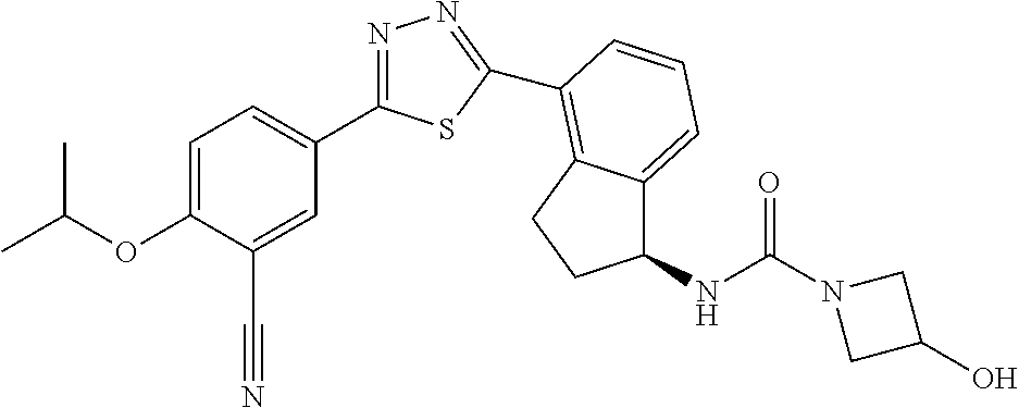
C1=C(OC(C)C)C(C#N)=CC(C2=NN=C(C3=C4C(=CC=C3)C(NC(N3CC(O)C3)=O)CC4)S2)=C1
